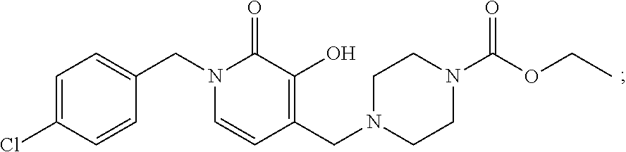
C1=C(CN2C(=O)C(O)=C(CN3CCN(C(OCC)=O)CC3)C=C2)C=CC(Cl)=C1
